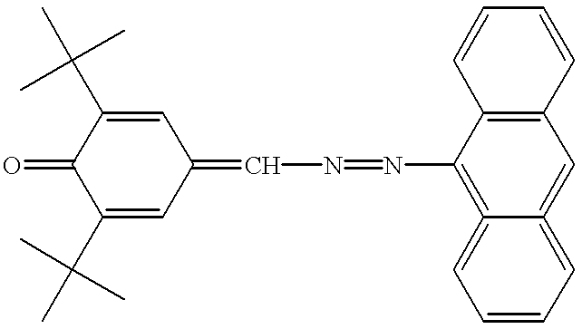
C1(C(C)(C)C)=CC(=CN=NC2=C3=CC=CC=C3=CC3=C2C=CC=C3)C=C(C(C)(C)C)C1=O
